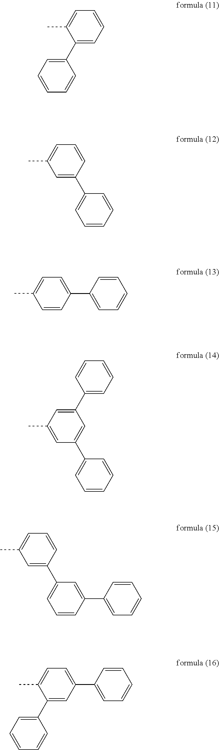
C1(C2=CC=CC=C2)=CC=CC=C1C.C1=C(C2=CC=CC=C2)C=CC=C1C.C1=CC(C2=CC=CC=C2)=CC=C1C.C1=C(C)C=C(C2=CC=CC=C2)C=C1C1=CC=CC=C1.C1=C(C2=CC=CC(C3=CC=CC=C3)=C2)C=CC=C1C.C1(C2=CC=CC=C2)=CC(C2=CC=CC=C2)=CC=C1C
